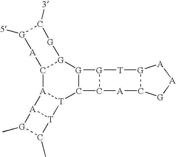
C12[A]3[T](C4[G]([G]1[G]C([3])[G]([5])[A]2)[G]1C4[A]C2[G]([T]1)[A][A][G]2)[T]1[A]3[G](C)C1C
